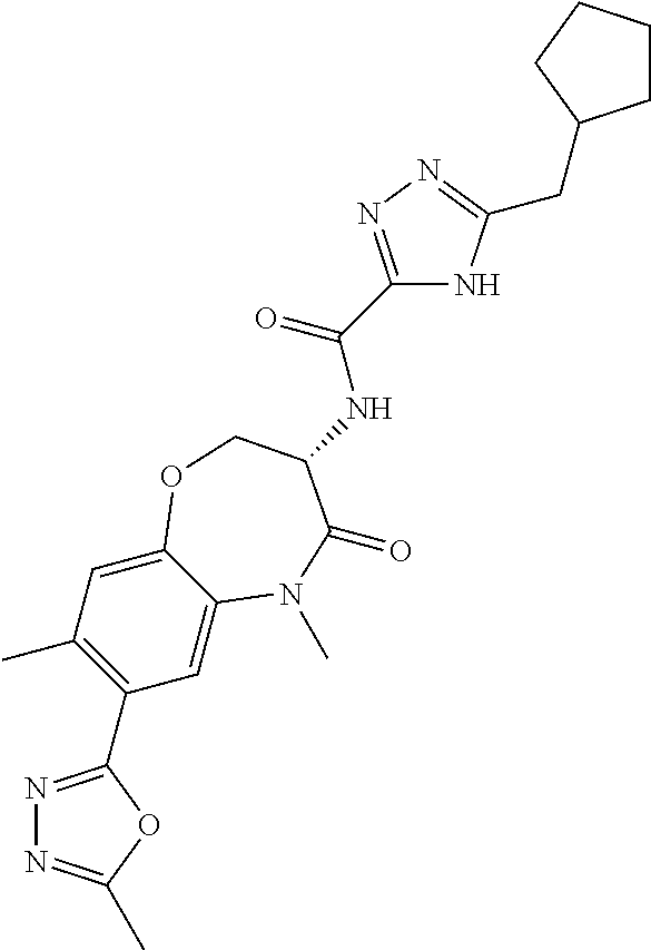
C1=C2C(=CC(C)=C1C1=NN=C(C)O1)OCC(NC(C1=NN=C(CC3CCCC3)N1)=O)C(=O)N2C
